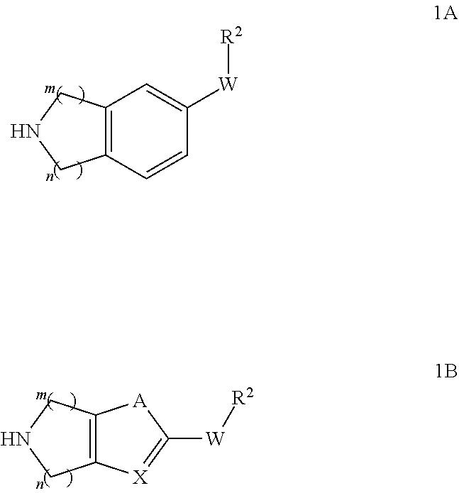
C12=C(C=CC([W][R2])=C1)CNC2.C12=C(CNC1)[A]C([W][R2])=[X]2
